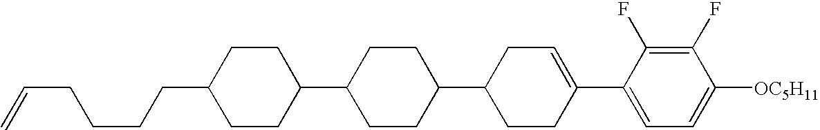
C1(F)=C(F)C(C2=CCC(C3CCC(C4CCC(CCCCC=C)CC4)CC3)CC2)=CC=C1[OC5H11]
